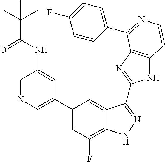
C1(C2=CN=CC(NC(=O)C(C)(C)C)=C2)=CC(F)=C2C(=C1)C(C1=NC3=C(N1)C=CN=C3C1=CC=C(F)C=C1)=NN2
